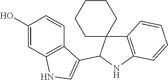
C1(O)=CC2=C(C=C1)C(C1C3(CCCCC3)C3=C(N1)C=CC=C3)=CN2
